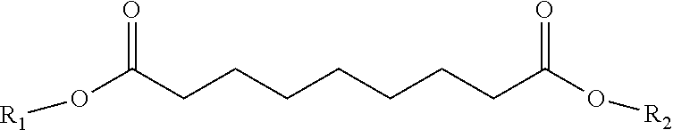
O(C(CCCCCCCC(O[R2])=O)=O)[R1]
